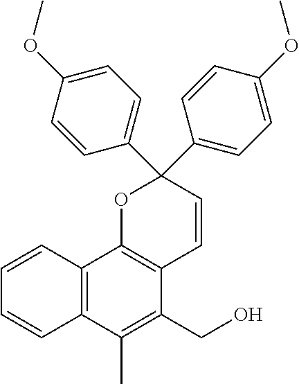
C1=CC2=C(C=C1)C(C)=C(CO)C1=C2OC(C2=CC=C(OC)C=C2)(C2=CC=C(OC)C=C2)C=C1
